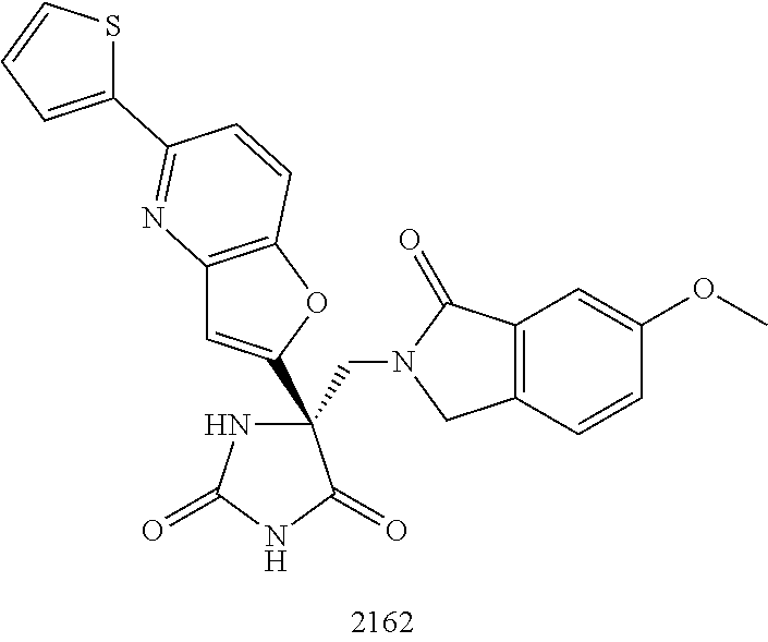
C(N1CC2=C(C1=O)C=C(OC)C=C2)C1(C2=CC3=C(O2)C=CC(C2=CC=CS2)=N3)NC(=O)NC1=O
